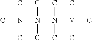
CN(N(N([V](C)(C)C)(C)C)(C)C)(C)C
